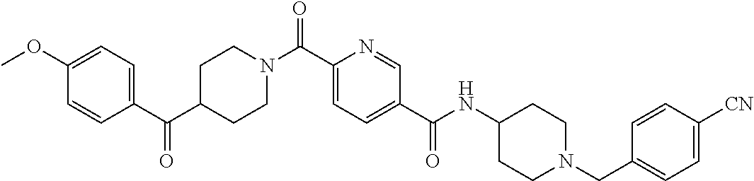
C1CN(C(C2=CC=C(C(=O)NC3CCN(CC4=CC=C([CN])C=C4)CC3)C=N2)=O)CCC1C(C1=CC=C(OC)C=C1)=O
